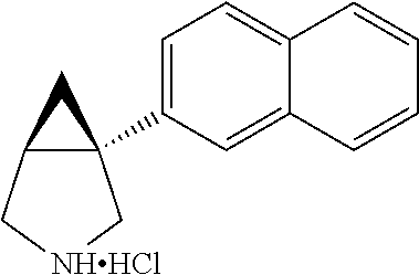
C12(C3=CC=C4C(=C3)C=CC=C4)C(C[NHHCl]C1)C2
